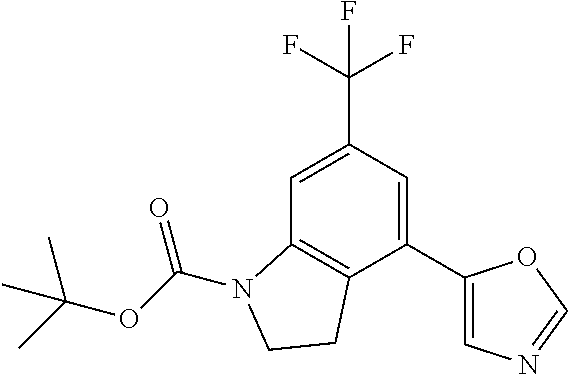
C1=C(C(F)(F)F)C=C(C2=CN=CO2)C2=C1N(C(OC(C)(C)C)=O)CC2
